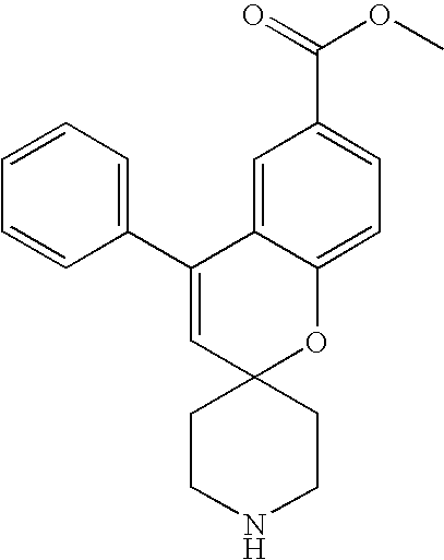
C1=CC=C(C2=CC3(OC4=CC=C(C(=O)OC)C=C24)CCNCC3)C=C1
